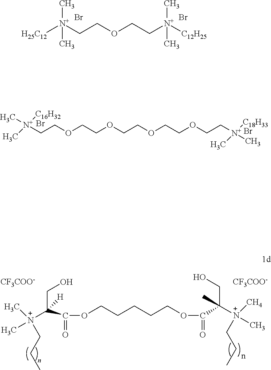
[H25C12][N+](CCOCC[N+]([C12H25])(C)C)(C)C.Br.Br.[N+](CCOCCOCCOCCOCC[N+](C)([C18H33])C)(C)([C16H32])C.Br.Br.[CF3COO-].[CF3COO-].O(CCCCCOC(=O)C(CO)(C)[N+](C)([CH4])CCC)C(=O)C(CO)([H])[N+](C)(C)CCC
